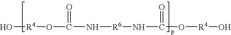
O[R4]OC(=O)N[R6]NC(=O)O[R4]O
